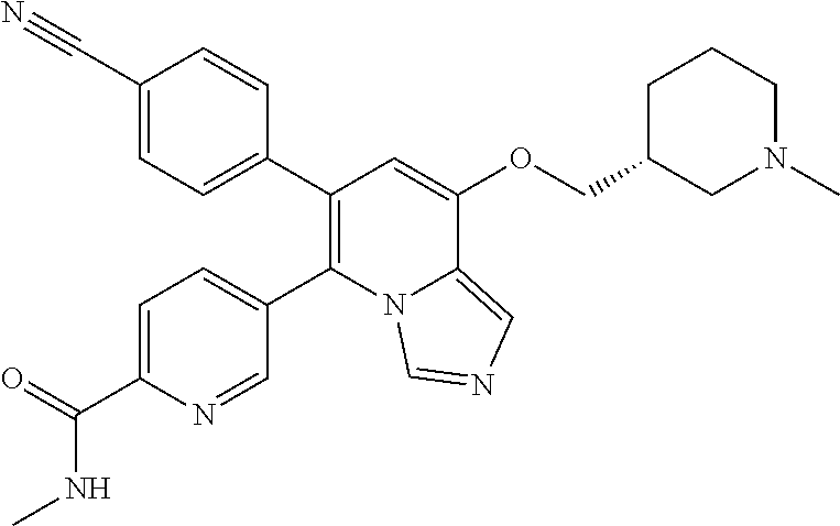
C1=C(C(=O)NC)N=CC(C2=C(C3=CC=C(C#N)C=C3)C=C(OCC3CCCN(C)C3)C3=CN=CN23)=C1
